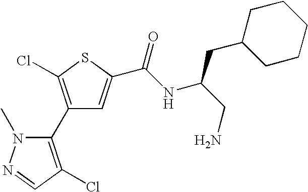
C1(C2=C(Cl)SC(C(NC(CN)CC3CCCCC3)=O)=C2)=C(Cl)C=NN1C
